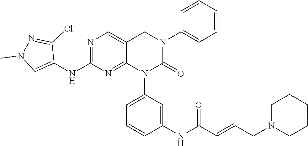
C1CN(CC=CC(NC2=CC(N3C4=NC(NC5=CN(C)N=C5Cl)=NC=C4CN(C4=CC=CC=C4)C3=O)=CC=C2)=O)CCC1
